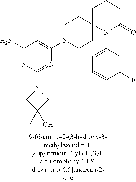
C1(N)=NC(N2CC(C)(O)C2)=NC(N2CCC3(CC2)N(C2=CC=C(F)C(F)=C2)C(=O)CCC3)=C1
